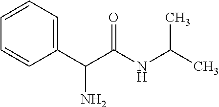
C1=CC=C(C(C(NC(C)C)=O)N)C=C1
